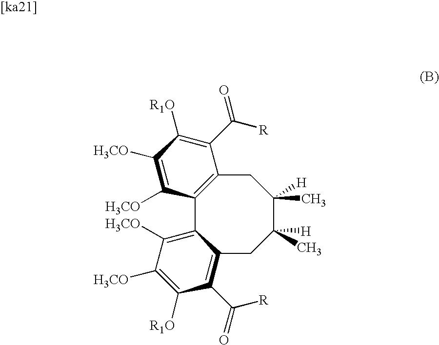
C12=C(CC([H])(C)C(C)([H])CC3=C(C(=O)[R])C([R1O])=C([H3CO])C([H3CO])=C13)C(C(=O)[R])=C([R1O])C([H3CO])=C2[H3CO]
